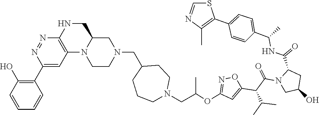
C1(C2=C(C)N=CS2)=CC=C(C(NC(C2CC(O)CN2C(C(C2=CC(OC(CN3CCCC(CN4CCN5C(C4)CNC4=C5C=C(C5=C(O)C=CC=C5)N=N4)CC3)C)=NO2)C(C)C)=O)=O)C)C=C1
